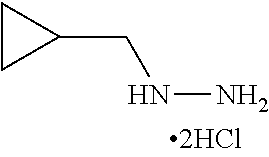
C1CC1CNN
